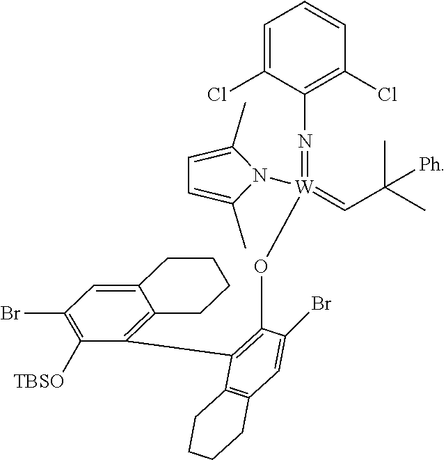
C12=CC(Br)=C([TBSO])C(C3=C(O[W](=CC(C)(C)[Ph])(=NC4=C(Cl)C=CC=C4Cl)N4C(C)=CC=C4C)C(Br)=CC4=C3CCCC4)=C1CCCC2
